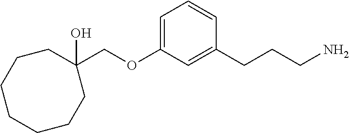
C1=C(OCC2(O)CCCCCCC2)C=C(CCCN)C=C1
